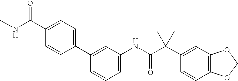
C1(C2=CC(NC(C3(C4=CC5=C(C=C4)OCO5)CC3)=O)=CC=C2)=CC=C(C(NC)=O)C=C1
